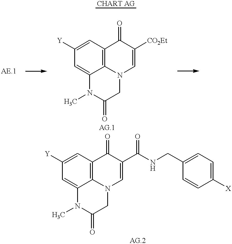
C1=C2C3=C(C=C1[Y])C(=O)C([CO2Et])=CN3CC(=O)N2C.C1=C2C3=C(C=C1[Y])C(=O)C(C(NCC1=CC=C([X])C=C1)=O)=CN3CC(=O)N2C
